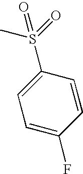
CS(=O)(=O)C1=CC=C(F)C=C1
